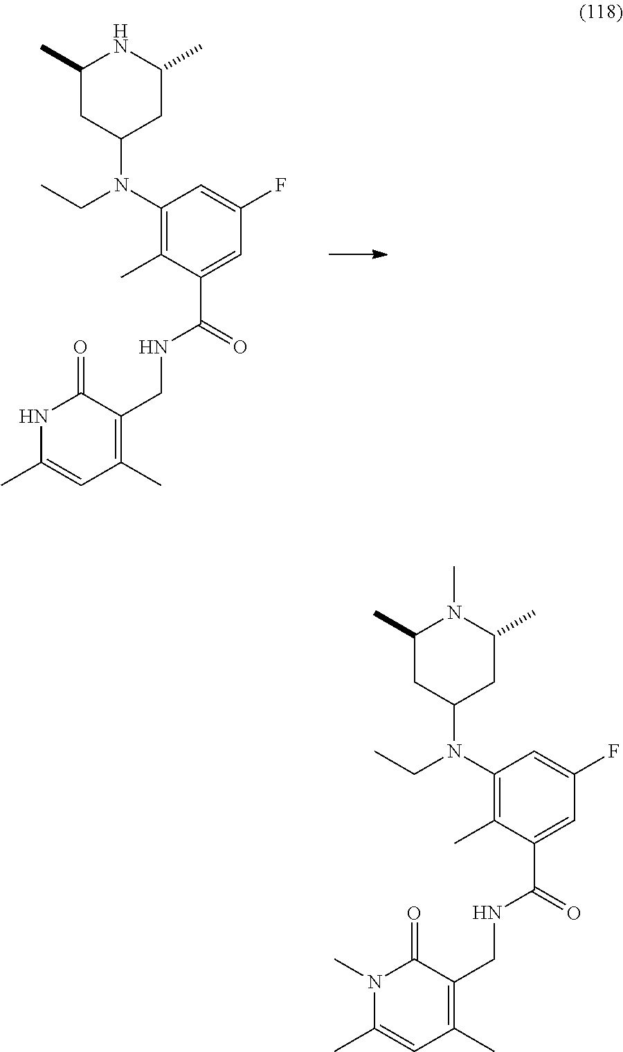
C1(C)CC(N(C2=C(C)C(C(=O)NCC3=C(C)C=C(C)N(C)C3=O)=CC(F)=C2)CC)CC(C)N1C.C1(C)CC(N(C2=C(C)C(C(=O)NCC3=C(C)C=C(C)NC3=O)=CC(F)=C2)CC)CC(C)N1
